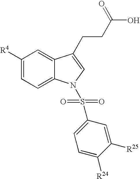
C1([R4])=CC=C2C(=C1)C(CCC(O)=O)=CN2S(C1=CC=C([R24])C([R25])=C1)(=O)=O
